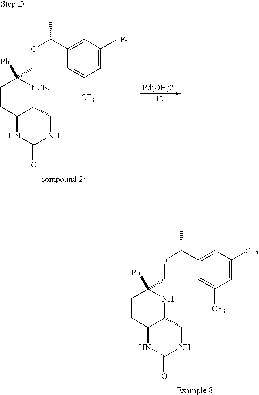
C1=C([CF3])C=C(C(OCC2([Ph])CCC3C(N2)CNC(=O)N3)C)C=C1[CF3].C1=C([CF3])C=C(C(OCC2([Ph])CCC3C([NCbz]2)CNC(=O)N3)C)C=C1[CF3].[Pd(OH)2].[H2]
